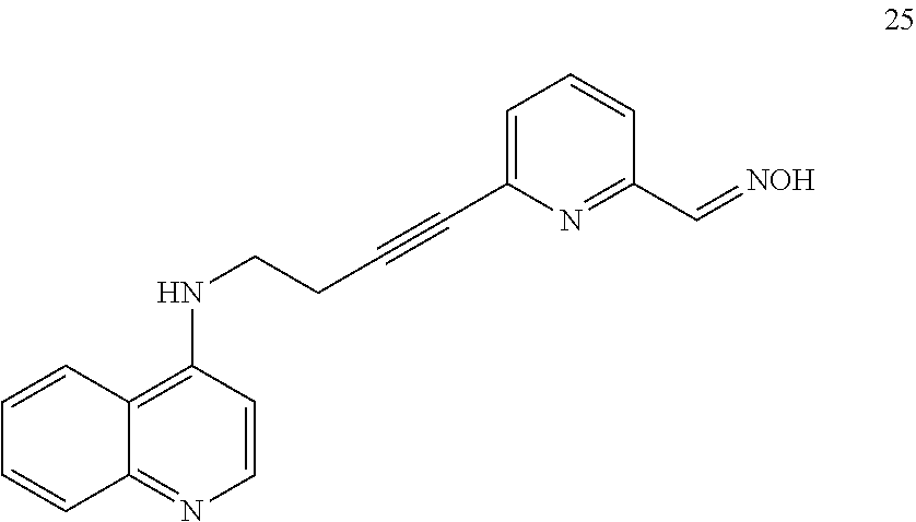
C1(NCCC#CC2=CC=CC(C=[NOH])=N2)=C2C(=NC=C1)C=CC=C2
